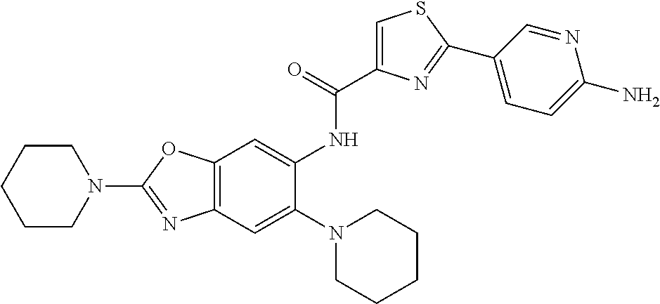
C12=C(OC(N3CCCCC3)=N1)C=C(NC(=O)C1=CSC(C3=CC=C(N)N=C3)=N1)C(N1CCCCC1)=C2
